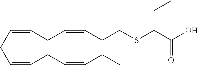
C(CC=CCC=CCC)=CCC=CCCSC(C(=O)O)CC
